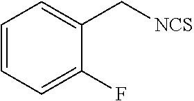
C1=C(F)C(C[NCS])=CC=C1
